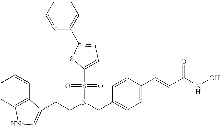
C(C1=CC=C(C=CC(NO)=O)C=C1)N(CCC1=CNC2=C1C=CC=C2)S(=O)(=O)C1=CC=C(C2=CC=CC=N2)S1
